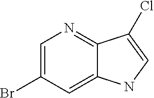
C1=C(Br)C=C2C(=N1)C(Cl)=CN2
